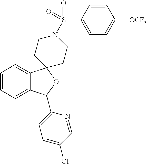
C1=C2C(=CC=C1)C1(OC2C2=CC=C(Cl)C=N2)CCN(S(C2=CC=C([OCF3])C=C2)(=O)=O)CC1
